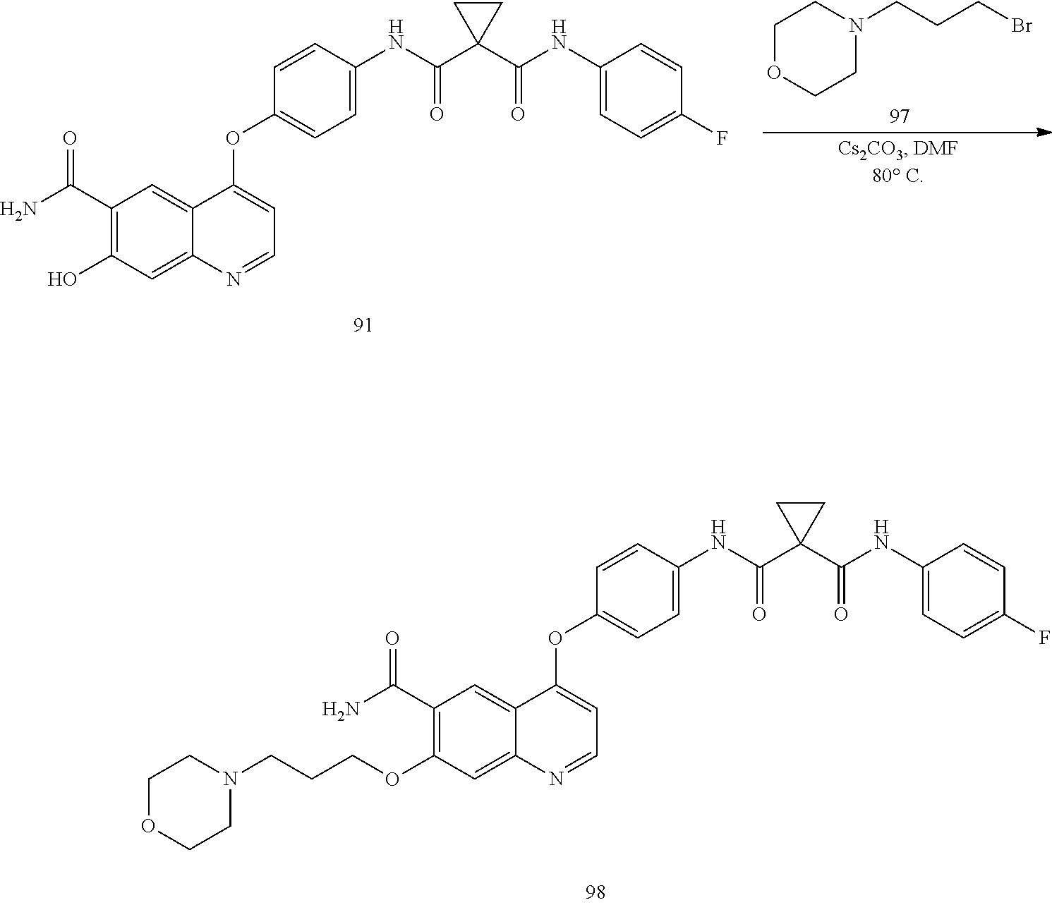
C1COCCN1CCCOC1=C(C(N)=O)C=C2C(OC3=CC=C(NC(C4(C(=O)NC5=CC=C(F)C=C5)CC4)=O)C=C3)=CC=NC2=C1.C1COCCN1CCCBr.C1=CC(F)=CC=C1NC(C1(C(NC2=CC=C(OC3=CC=NC4=CC(O)=C(C(N)=O)C=C34)C=C2)=O)CC1)=O
